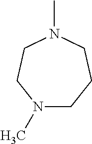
CN1CCN(C)CCC1
